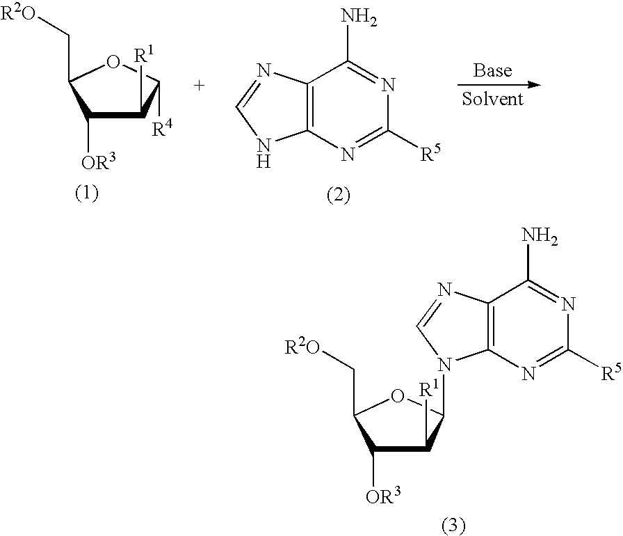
C1([OR3])C([R1])C([R4])OC1C[R2O].C12=C(N=C([R5])N=C1N)NC=N2.C1([OR3])C([R1])C(N2C3=C(N=C2)C(N)=NC([R5])=N3)OC1C[R2O]
